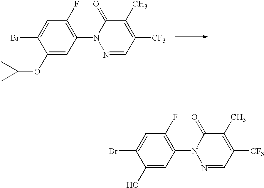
C1(OC(C)C)=CC(N2N=CC([CF3])=C(C)C2=O)=C(F)C=C1Br.C1(O)=CC(N2N=CC([CF3])=C(C)C2=O)=C(F)C=C1Br
